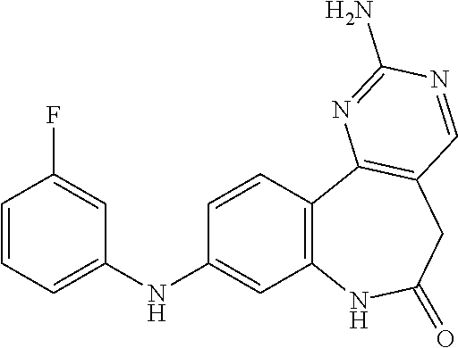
C12=C(C3=C(CC(=O)N1)C=NC(N)=N3)C=CC(NC1=CC=CC(F)=C1)=C2
